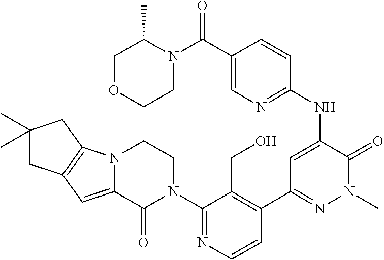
C1=CN=C(N2CCN3C(=CC4=C3CC(C)(C)C4)C2=O)C(CO)=C1C1=NN(C)C(=O)C(NC2=NC=C(C(N3C(C)COCC3)=O)C=C2)=C1
